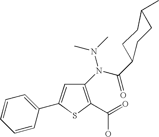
C1(N(C(=O)C2CCC(C)CC2)N(C)C)=C(C(=O)O)SC(C2=CC=CC=C2)=C1
